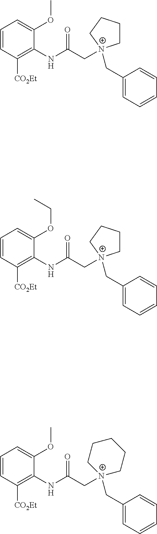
C1=CC([CO2Et])=C(NC(C[N+]2(CC3=CC=CC=C3)CCCC2)=O)C(OC)=C1.C1=CC([CO2Et])=C(NC(C[N+]2(CC3=CC=CC=C3)CCCC2)=O)C(OCC)=C1.C1=CC([CO2Et])=C(NC(C[N+]2(CC3=CC=CC=C3)CCCCC2)=O)C(OC)=C1
